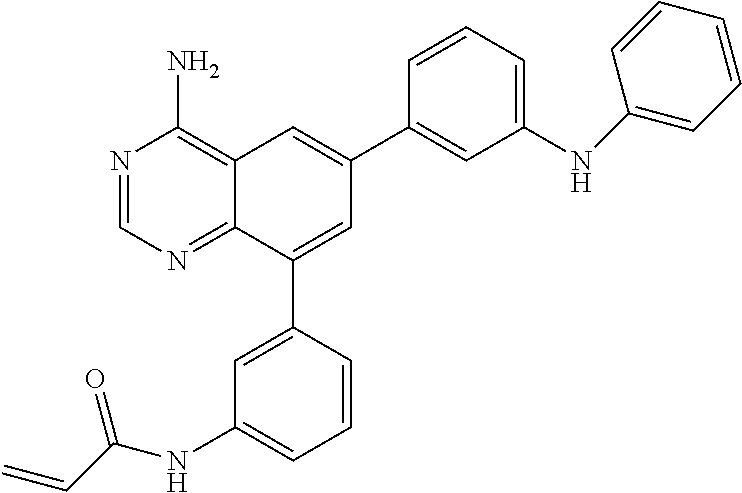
N1=CN=C2C(=C1N)C=C(C1=CC(NC3=CC=CC=C3)=CC=C1)C=C2C1=CC(NC(C=C)=O)=CC=C1
